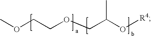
COCCOCC(O[R4])C
